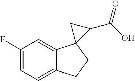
C1=C(F)C=C2C(=C1)CCC21C(C(O)=O)C1
